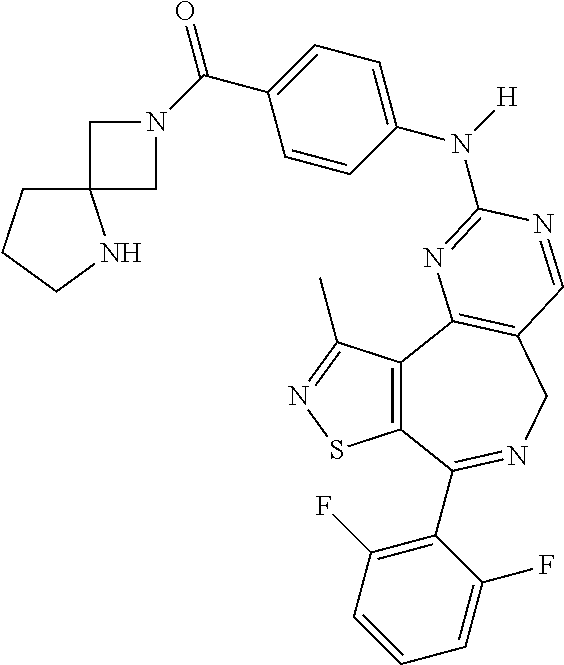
C12=C(C3=C(CN=C1C1=C(F)C=CC=C1F)C=NC(N([H])C1=CC=C(C(N4CC5(C4)CCCN5)=O)C=C1)=N3)C(C)=NS2
